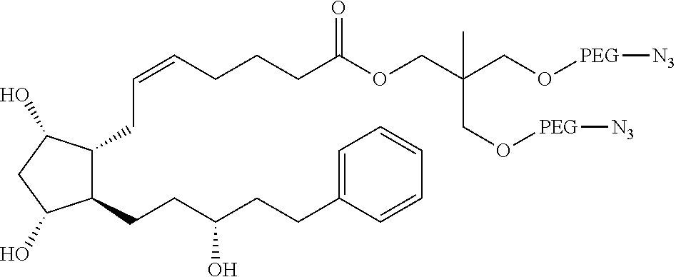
C1(CCC(CCC2=CC=CC=C2)O)C(CC=CCCCC(OCC(CO[PEG][N3])(CO[PEG][N3])C)=O)C(O)CC1O
